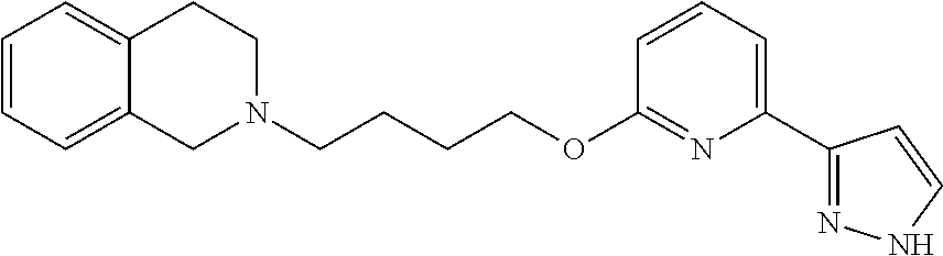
C12=CC=CC=C1CCN(CCCCOC1=NC(C3=NNC=C3)=CC=C1)C2
